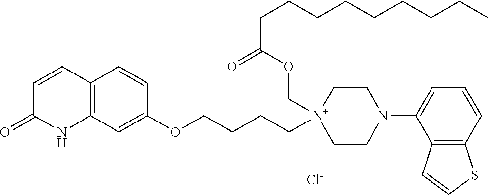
C1=CC2=C(NC1=O)C=C(OCCCC[N+]1(COC(CCCCCCCCC)=O)CCN(C3=CC=CC4=C3C=CS4)CC1)C=C2.[Cl-]
